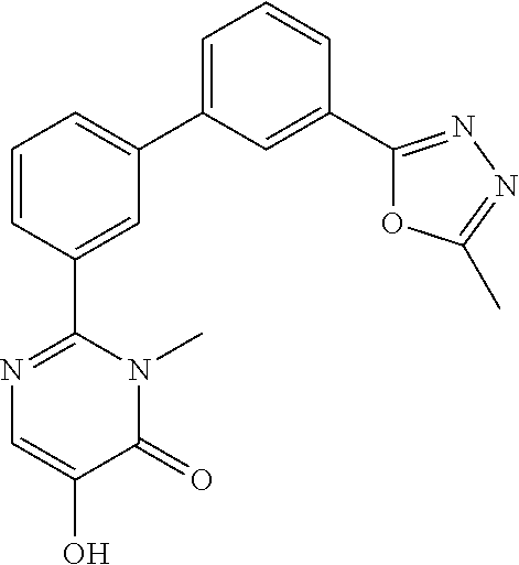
C1=CC(C2=NN=C(C)O2)=CC(C2=CC=CC(C3=NC=C(O)C(=O)N3C)=C2)=C1
